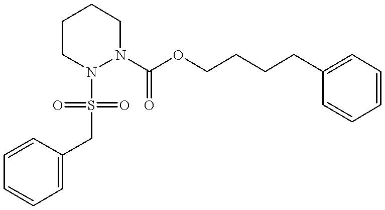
S(N1CCCCN1C(OCCCCC1=CC=CC=C1)=O)(=O)(=O)CC1=CC=CC=C1
